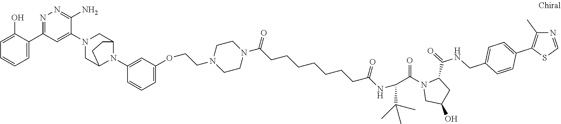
C1(O)=CC=CC=C1C1=NN=C(N)C(N2CC3N(C4=CC(OCCN5CCN(C(CCCCCCCC(NC(C(N6CC(O)CC6C(NCC6=CC=C(C7=C(C)N=CS7)C=C6)=O)=O)C(C)(C)C)=O)=O)CC5)=CC=C4)C(C2)CC3)=C1
